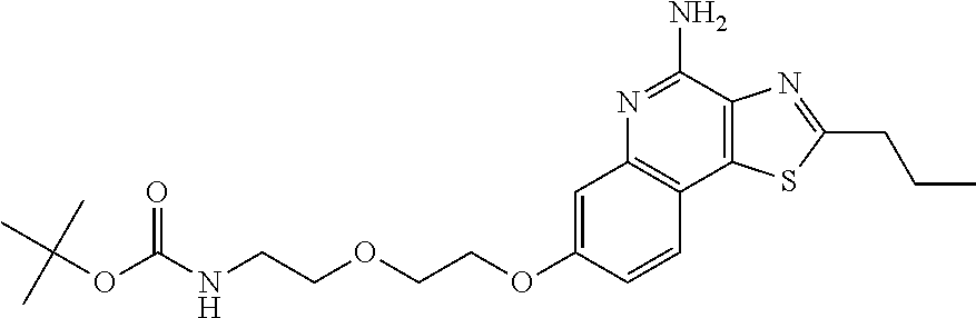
C12=C(C(N)=NC3=C1C=CC(OCCOCCNC(OC(C)(C)C)=O)=C3)N=C(CCC)S2
